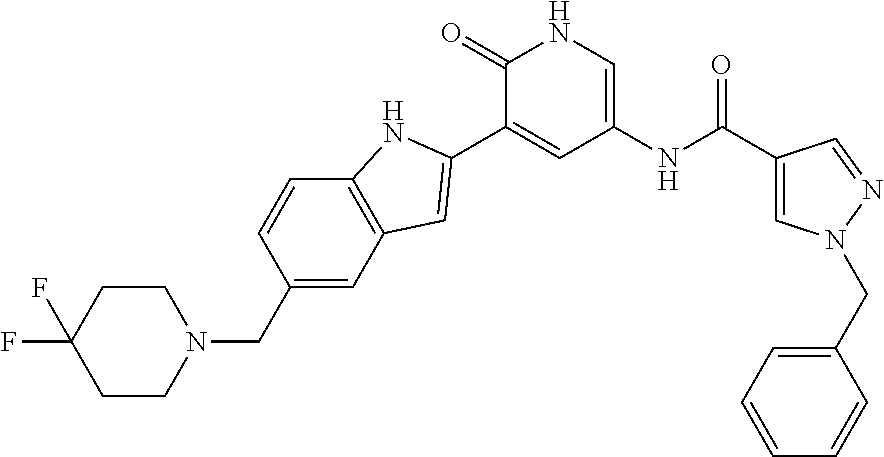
C1(C(NC2=CNC(=O)C(C3=CC4=C(C=CC(CN5CCC(F)(F)CC5)=C4)N3)=C2)=O)=CN(CC2=CC=CC=C2)N=C1
